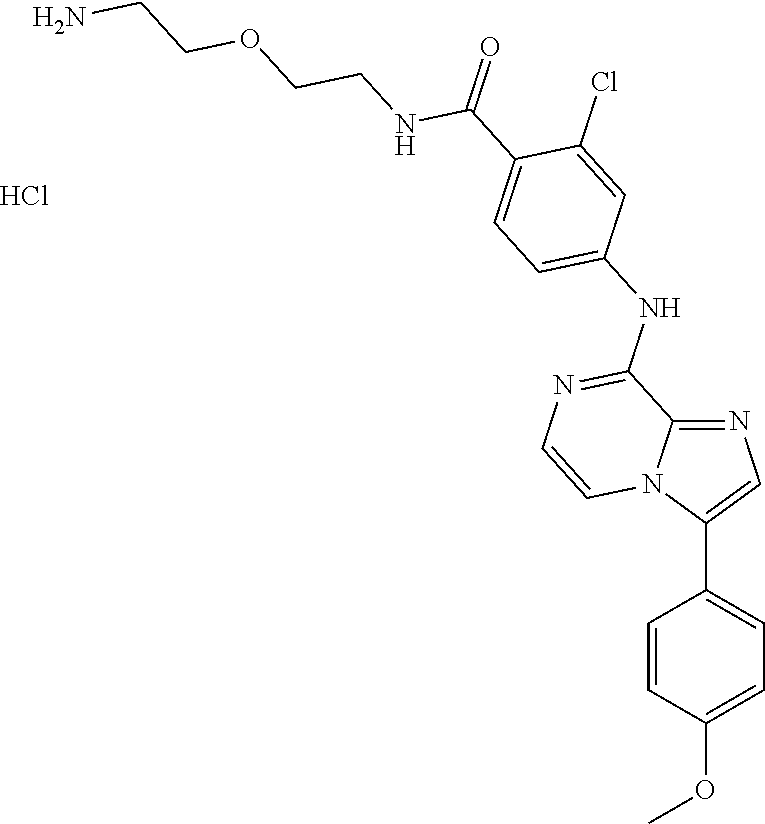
C1=CC(OC)=CC=C1C1=CN=C2N1C=CN=C2NC1=CC=C(C(=O)NCCOCCN)C(Cl)=C1.Cl
